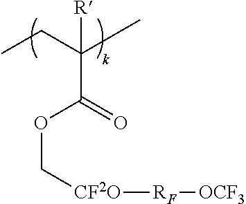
CCC(C)(C(OC[CF2O][RF][OCF3])=O)[R]
